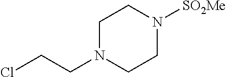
C1N(CCCl)CCN([SO2Me])C1
